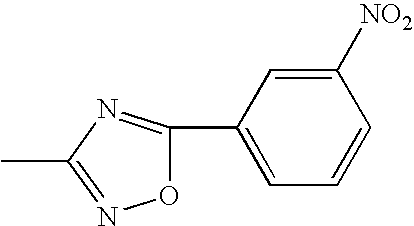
O1C(C2=CC=CC([NO2])=C2)=NC(C)=N1
